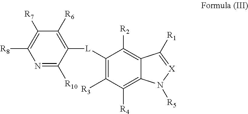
N1=C([R10])C([L]C2=C([R3])C([R4])=C3C(=C2[R2])C([R1])=[X]N3[R5])=C([R6])C([R7])=C1[R8]
